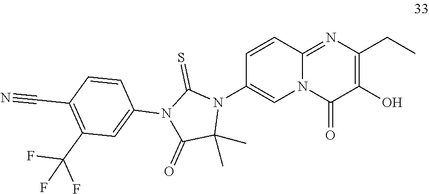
C1=CC2=NC(CC)=C(O)C(=O)N2C=C1N1C(=S)N(C2=CC(C(F)(F)F)=C(C#N)C=C2)C(=O)C1(C)C
